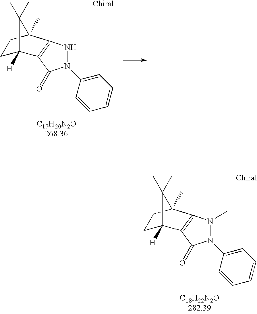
C1C2([H])C(C)(C)C(C)(C1)C1=C2C(=O)N(C2=CC=CC=C2)N1.C1C2([H])C(C)(C)C(C)(C1)C1=C2C(=O)N(C2=CC=CC=C2)N1C
